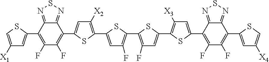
C12=NSN=C1C(C1=CC([X1])=CS1)=C(F)C(F)=C2C1=CC([X2])=C(C2=CC(F)=C(C3=C(F)C=C(C4=C([X3])C=C(C5=C(F)C(F)=C(C6=CC([X4])=CS6)C6=NSN=C65)S4)S3)S2)S1
